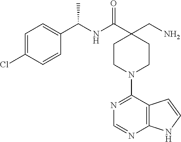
C1=C(Cl)C=CC(C(NC(C2(CN)CCN(C3=NC=NC4=C3C=CN4)CC2)=O)C)=C1
